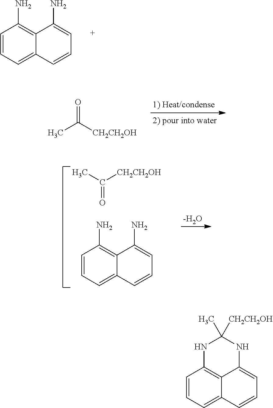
C1=CC=C2C3=C1NC(C)([CH2CH2OH])NC3=CC=C2.C1=CC=C2C(=C1N)C(N)=CC=C2.CC([CH2CH2OH])=O.C1=CC=C2C(=C1N)C(N)=CC=C2.CC([CH2CH2OH])=O.[-H2O]
